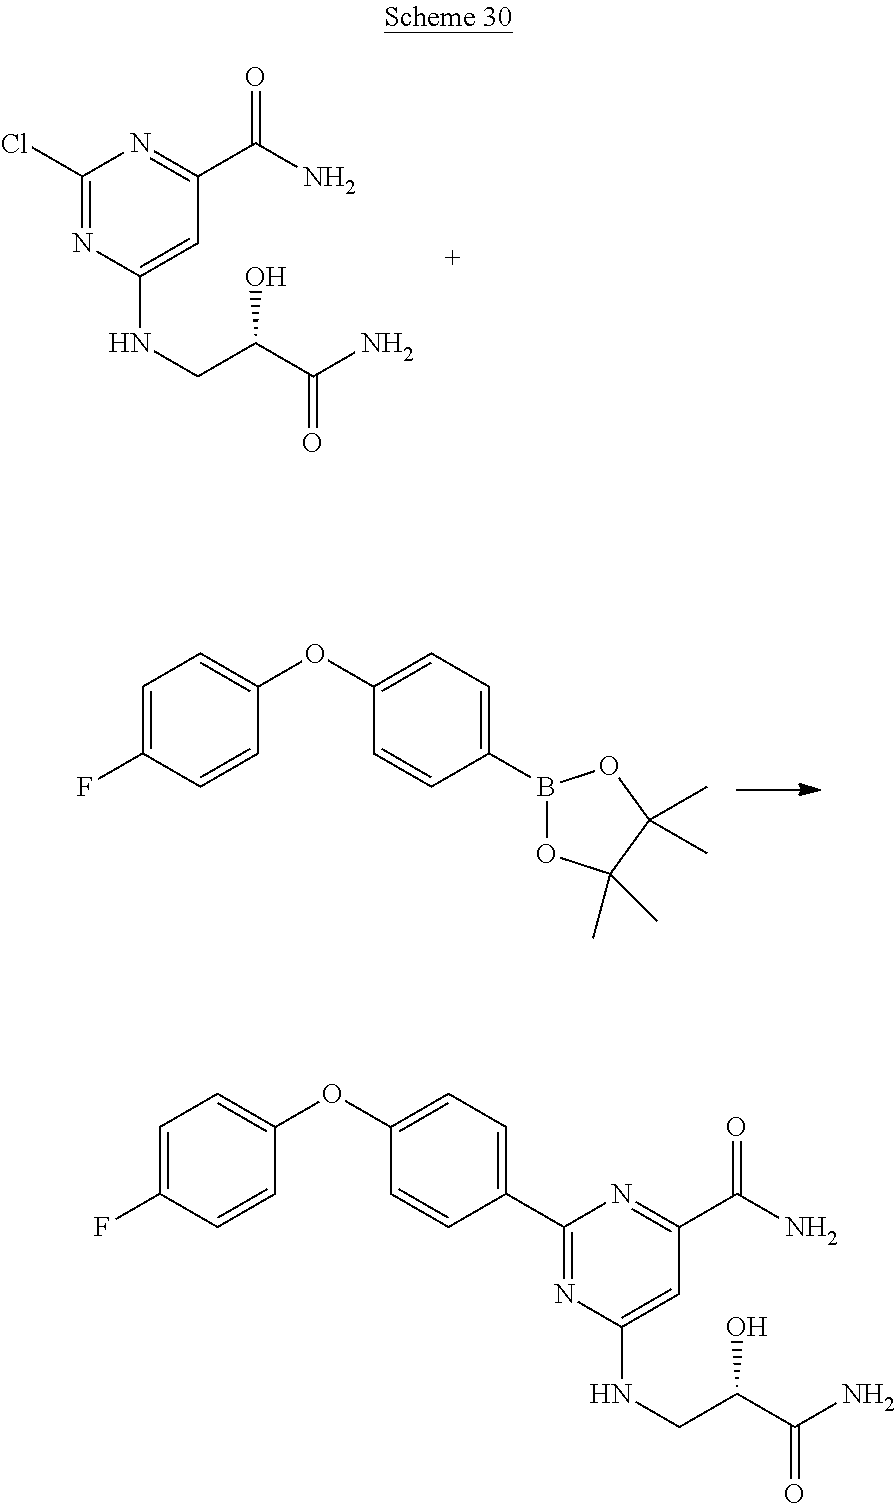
C1(Cl)=NC(NCC(C(N)=O)O)=CC(C(N)=O)=N1.C1(B2OC(C)(C)C(C)(C)O2)=CC=C(OC2=CC=C(F)C=C2)C=C1.C1=C(C2=NC(NCC(C(N)=O)O)=CC(C(N)=O)=N2)C=CC(OC2=CC=C(F)C=C2)=C1
